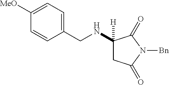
C1(NCC2=CC=C([MeO])C=C2)([H])CC(=O)N([Bn])C1=O
